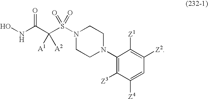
ONC(C(S(N1CCN(C2=C([Z3])C([Z4])=CC([Z2])=C2[Z1])CC1)(=O)=O)([A1])[A2])=O
